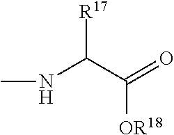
N(C(C(=O)[OR18])[R17])C
